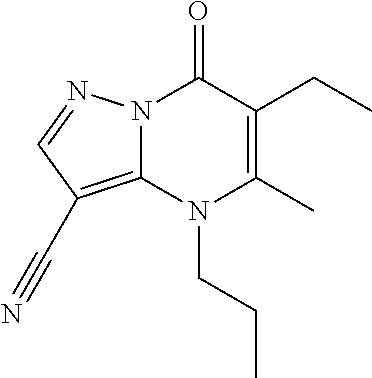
N12C(=C(C#N)C=N1)N(CCC)C(C)=C(CC)C2=O
